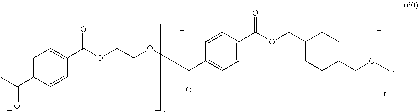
C1=C(C(C)=O)C=CC(C(OCCOC(C2=CC=C(C(OCC3CCC(COC)CC3)=O)C=C2)=O)=O)=C1
